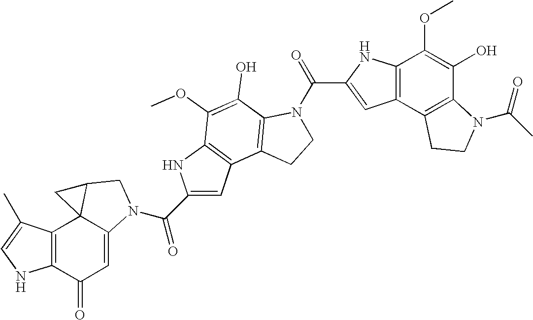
C12=C(C(=O)C=C3C14C(CN3C(C1=CC3=C(N1)C(OC)=C(O)C1=C3CCN1C(C1=CC3=C(N1)C(OC)=C(O)C1=C3CCN1C(C)=O)=O)=O)C4)NC=C2C
